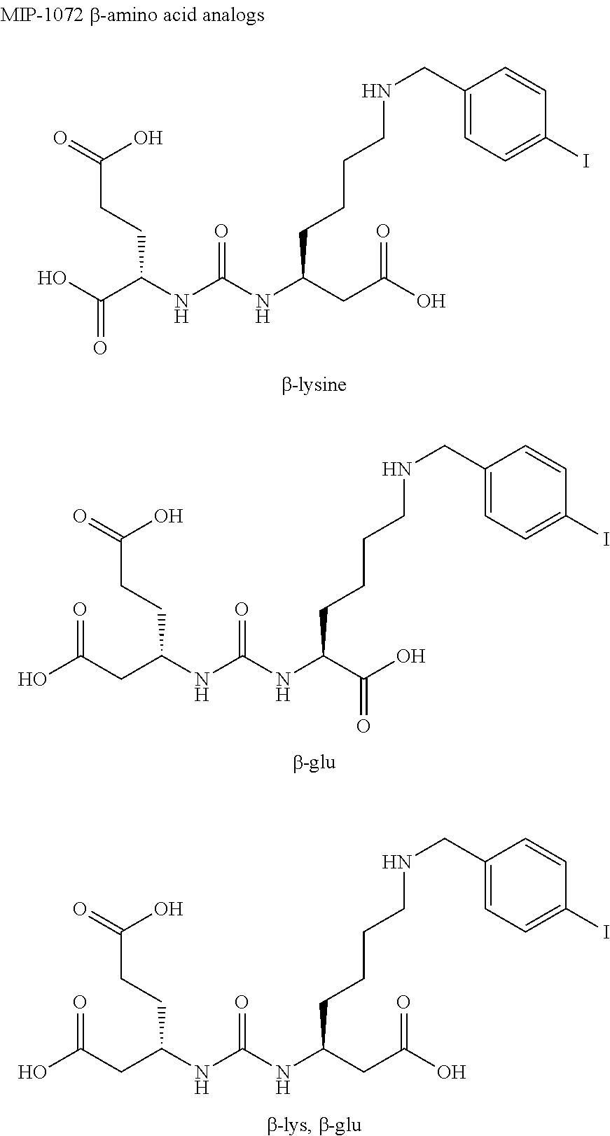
C(C(NC(NC(CC(O)=O)CCCCNCC1=CC=C(I)C=C1)=O)CCC(=O)O)(O)=O.C(C(NC(NC(C(O)=O)CCCCNCC1=CC=C(I)C=C1)=O)CCC(=O)O)C(O)=O.C(C(NC(NC(CC(O)=O)CCCCNCC1=CC=C(I)C=C1)=O)CCC(=O)O)C(O)=O
